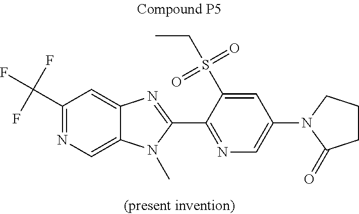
C1(C(F)(F)F)=NC=C2C(=C1)N=C(C1=NC=C(N3CCCC3=O)C=C1S(CC)(=O)=O)N2C
